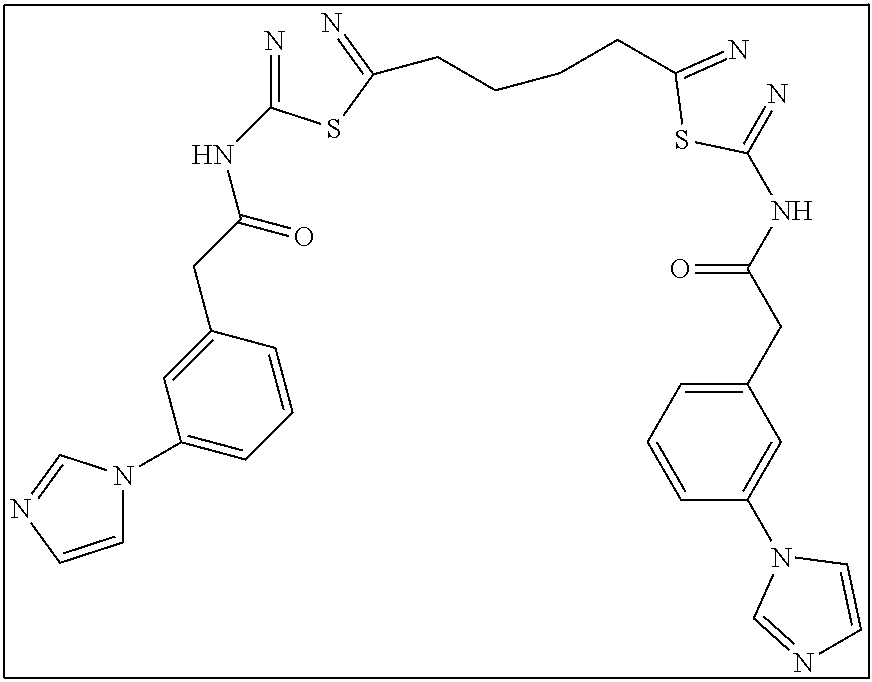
N=C(SC(=N)CCCCC(SC(=N)NC(CC1=CC=CC(N2C=NC=C2)=C1)=O)=N)NC(CC1=CC(N2C=CN=C2)=CC=C1)=O
